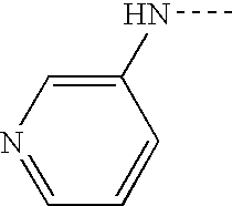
C1=NC=C(NC)C=C1
